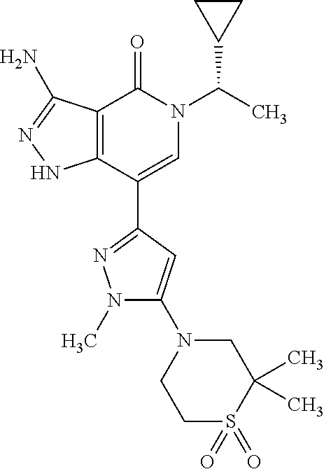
C12=C(C(C3=NN(C)C(N4CCS(=O)(=O)C(C)(C)C4)=C3)=CN(C(C)C3CC3)C1=O)NN=C2N
